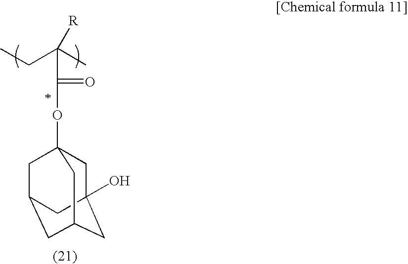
C12(O)CC3CC(CC(OC(=O)C(CC)(C)[R])(C3)C1)C2
